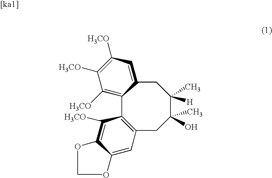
C12=C([H3CO])C([H3CO])=C([H3CO])C=C1CC(C)([H])C(C)(O)CC1=C2C([H3CO])=C2C(=C1)OCO2
